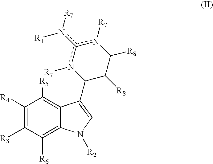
C1([R4])=C([R3])C([R6])=C2C(=C1[R5])C(C1C([R8])C([R8])n([R7])c(n([R1])[R7])n1[R7])=CN2[R2]
